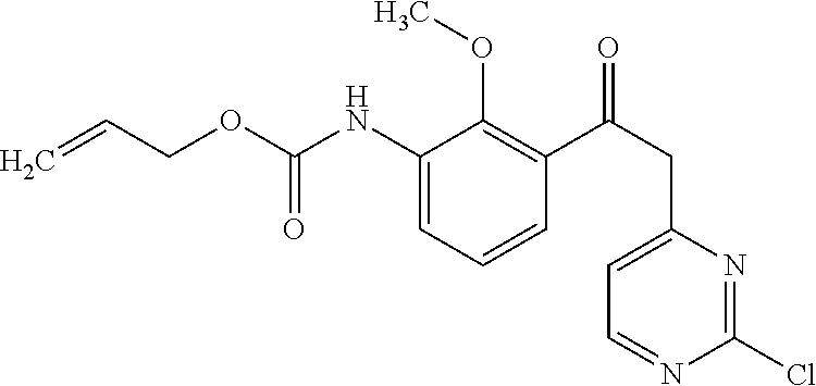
C1(NC(OCC=C)=O)=CC=CC(C(CC2=CC=NC(Cl)=N2)=O)=C1OC
